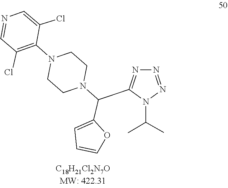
C1(N2CCN(C(C3=NN=NN3C(C)C)C3=CC=CO3)CC2)=C(Cl)C=NC=C1Cl
